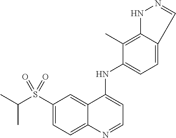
C1(S(C(C)C)(=O)=O)=CC=C2C(=C1)C(NC1=CC=C3C(=C1C)NN=C3)=CC=N2
